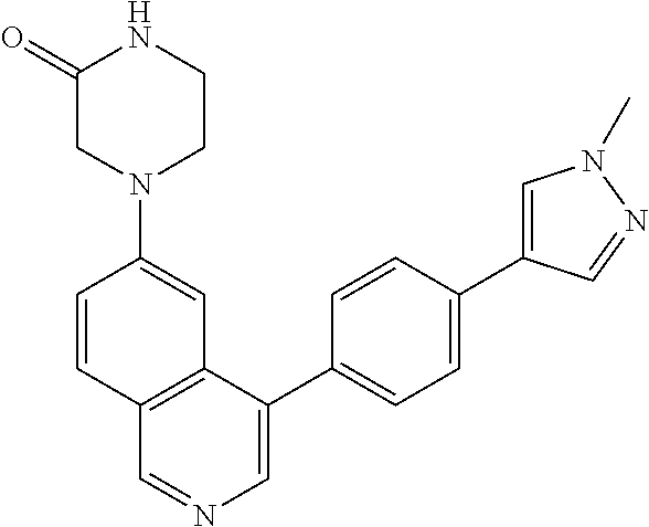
N1(C2=CC3=C(C=C2)C=NC=C3C2=CC=C(C3=CN(C)N=C3)C=C2)CCNC(=O)C1
